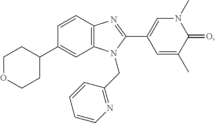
C1(C2CCOCC2)=CC2=C(C=C1)N=C(C1=CN(C)C(=O)C(C)=C1)N2CC1=NC=CC=C1
